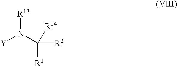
[Y]N(C([R2])([R1])[R14])[R13]
